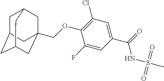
C1C2CC3CC(COC4=C(Cl)C=C(C(NS(C)(=O)=O)=O)C=C4F)(CC1C3)C2
